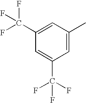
C1(C(F)(F)F)=CC(C)=CC(C(F)(F)F)=C1
